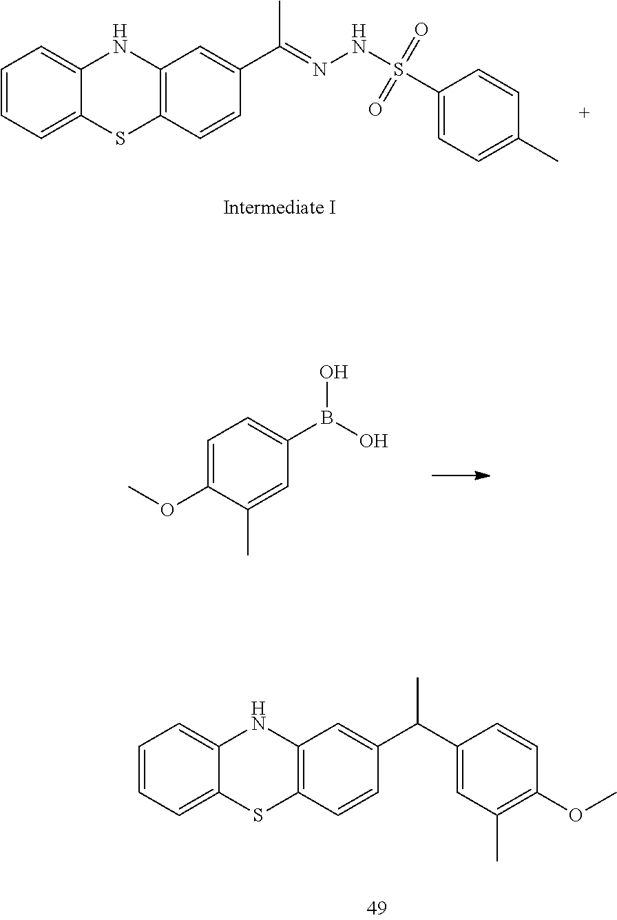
C1=CC=C2C(=C1)NC1=C(S2)C=CC(C(=NNS(=O)(=O)C2=CC=C(C)C=C2)C)=C1.C1=C(OC)C(C)=CC(B(O)O)=C1.C1=CC=C2C(=C1)NC1=C(S2)C=CC(C(C2=CC(C)=C(OC)C=C2)C)=C1
